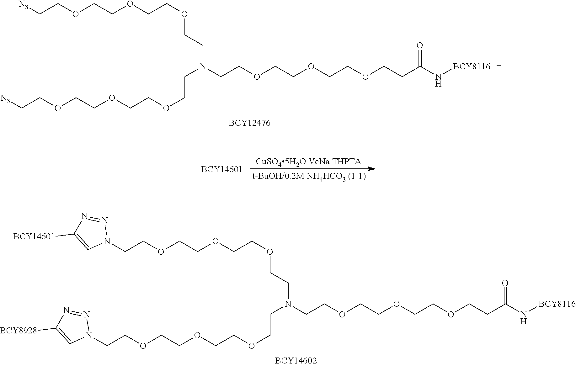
O(CCOCCOCCN(CCOCCOCCOCCC(=O)N[BCY8116])CCOCCOCCOCC[N3])CC[N3].N1=NN(CCOCCOCCOCCN(CCOCCOCCOCCN2N=NC([BCY14601])=C2)CCOCCOCCOCCC(=O)N[BCY8116])C=C1[BCY8928]
